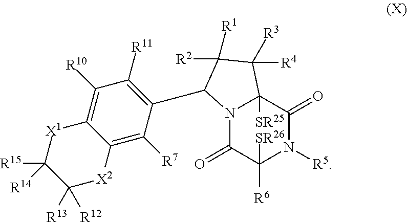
N12C(=O)C([R6])([SR26])N([R5])C(=O)C1([SR25])C([R4])([R3])C([R2])([R1])C2C1=C([R11])C([R10])=C2C(=C1[R7])[X2]C([R12])([R13])C([R15])([R14])[X1]2
